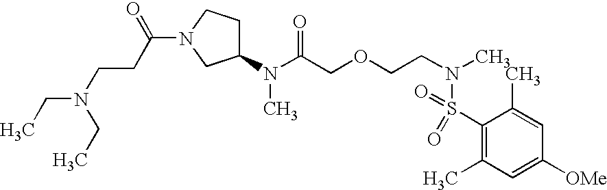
N(C(COCCN(S(C1=C(C)C=C([OMe])C=C1C)(=O)=O)C)=O)(C)C1CCN(C(CCN(CC)CC)=O)C1
